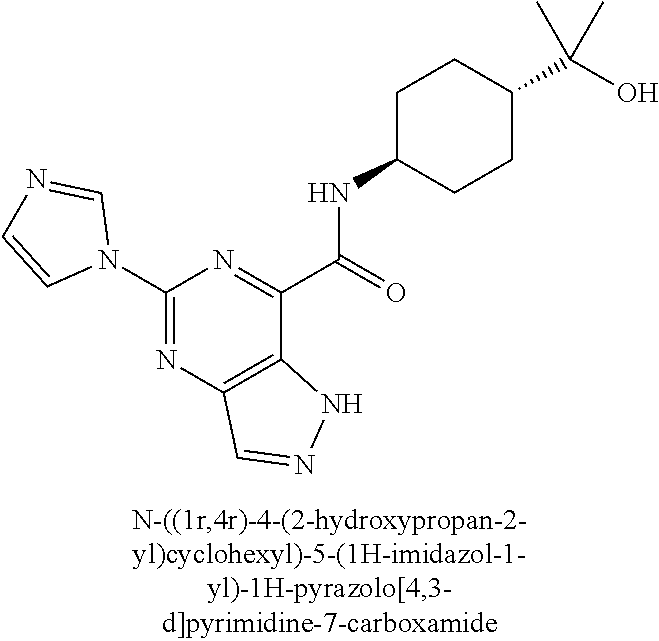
C1(N2C=NC=C2)=NC2=C(C(C(NC3CCC(C(O)(C)C)CC3)=O)=N1)NN=C2
